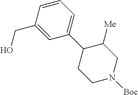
OCC1=CC(C2CCN([Boc])CC2[Me])=CC=C1
